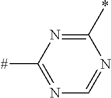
N1=C([#])N=C(*)N=C1
